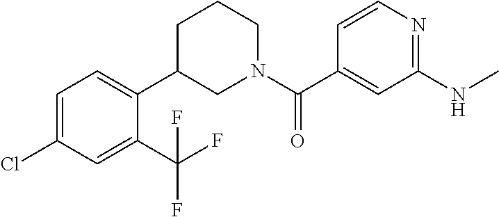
C1=C(C(N2CCCC(C3=CC=C(Cl)C=C3C(F)(F)F)C2)=O)C=CN=C1NC
